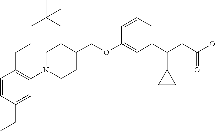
C1(OCC2CCN(C3=C(CCCC(C)(C)C)C=CC(CC)=C3)CC2)=CC(C(CC([O-])=O)C2CC2)=CC=C1
